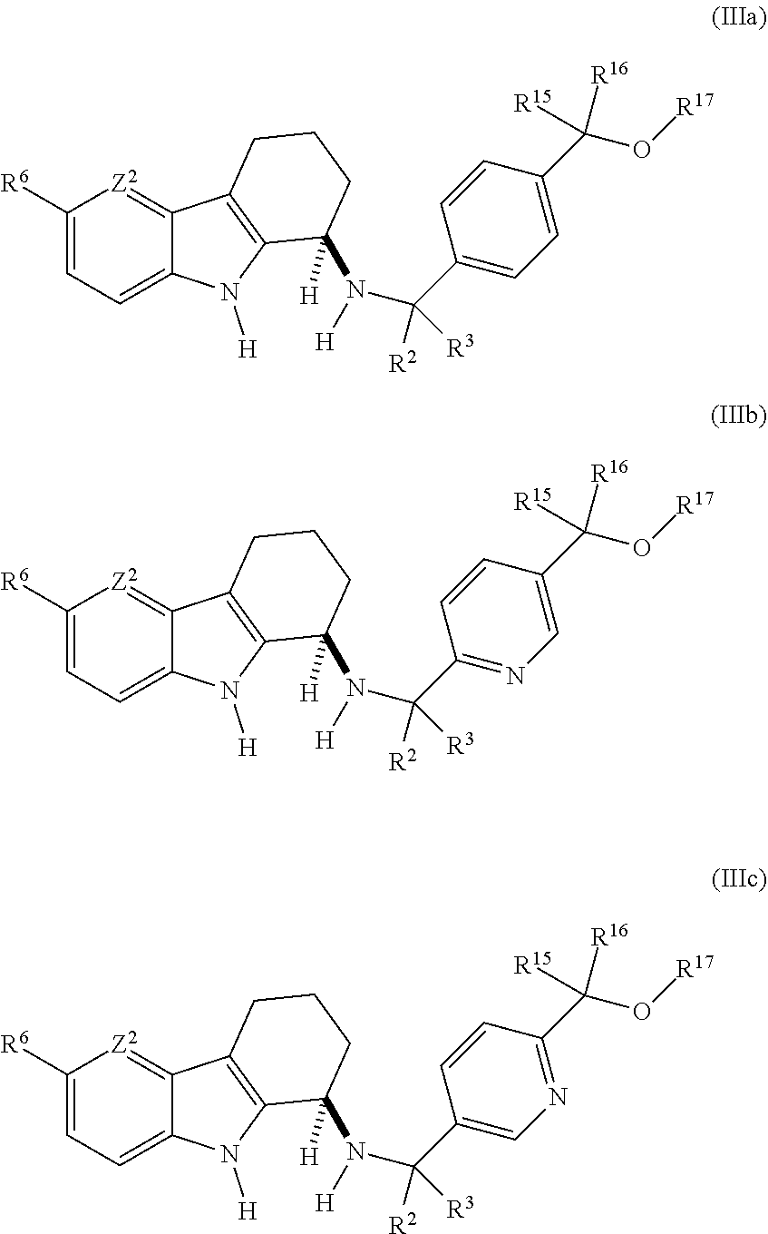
C1([R6])=CC=C2C(=[Z2]1)C1=C(N2[H])C([H])(N(C(C2=CC=C(C([R16])(O[R17])[R15])C=C2)([R2])[R3])[H])CCC1.C1([R6])=CC=C2C(=[Z2]1)C1=C(N2[H])C([H])(N(C(C2=NC=C(C([R16])(O[R17])[R15])C=C2)([R2])[R3])[H])CCC1.C1([R6])=CC=C2C(=[Z2]1)C1=C(N2[H])C([H])(N(C(C2=CN=C(C([R16])(O[R17])[R15])C=C2)([R2])[R3])[H])CCC1
